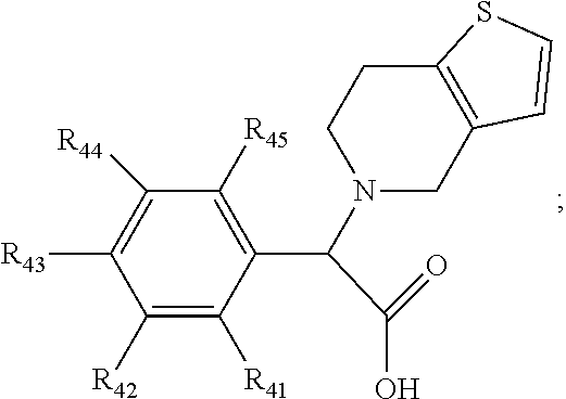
C1([R45])=C(C(N2CC3=C(CC2)SC=C3)C(O)=O)C([R41])=C([R42])C([R43])=C1[R44]
